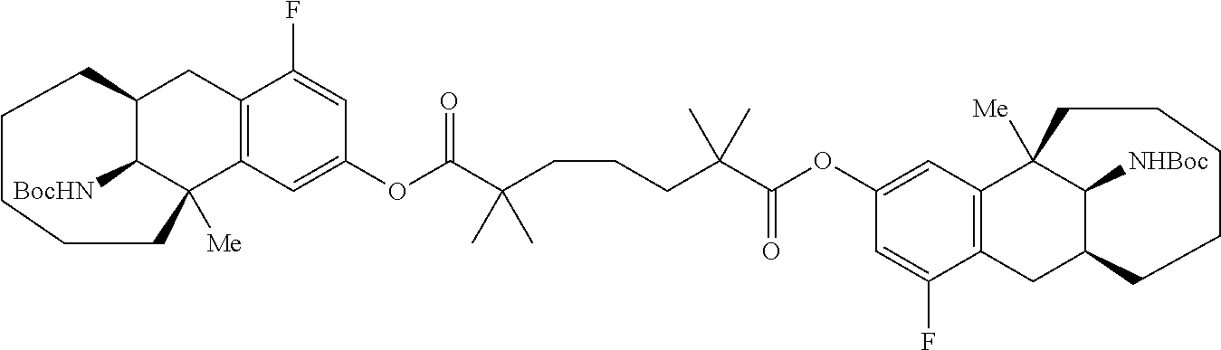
C12C([BocHN])C([Me])(C3=C(C1)C(F)=CC(OC(C(CCCC(C(OC1=CC4=C(CC5C([NHBoc])C4([Me])CCCCC5)C(F)=C1)=O)(C)C)(C)C)=O)=C3)CCCCC2
